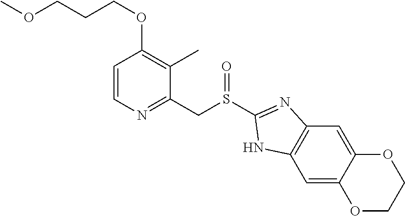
C1=CN=C(CS(C2=NC3=C(C=C4C(=C3)OCCO4)N2)=O)C(C)=C1OCCCOC
